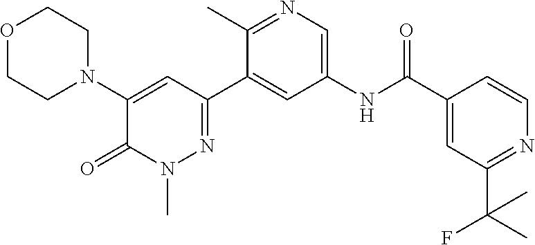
O1CCN(C2=CC(C3=CC(NC(C4=CC(C(F)(C)C)=NC=C4)=O)=CN=C3C)=NN(C)C2=O)CC1
